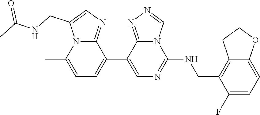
C1(C2=CC=C(C)N3C2=NC=C3CNC(C)=O)=CN=C(NCC2=C3C(=CC=C2F)OCC3)N2C1=NN=C2
